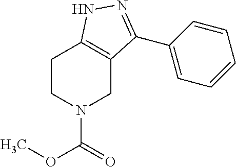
O(C(=O)N1CC2=C(CC1)NN=C2C1=CC=CC=C1)C
